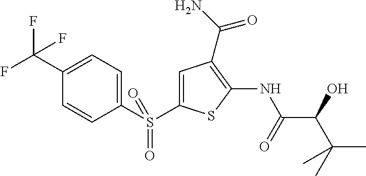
C1(NC(=O)C(C(C)(C)C)O)=C(C(N)=O)C=C(S(C2=CC=C(C(F)(F)F)C=C2)(=O)=O)S1
